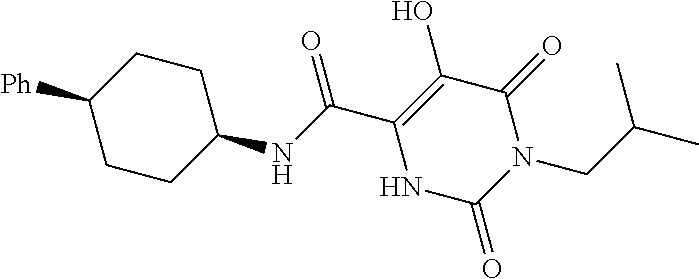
C(C1=C(O)C(=O)N(CC(C)C)C(=O)N1)(=O)NC1CCC([Ph])CC1
